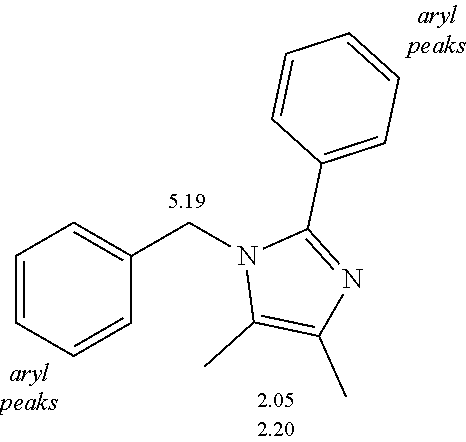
C1=CC=CC(CN2C(C)=C(C)N=C2C2=CC=CC=C2)=C1
